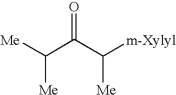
O=C(C([Me])[Me])C([Me])[m-Xylyl]
